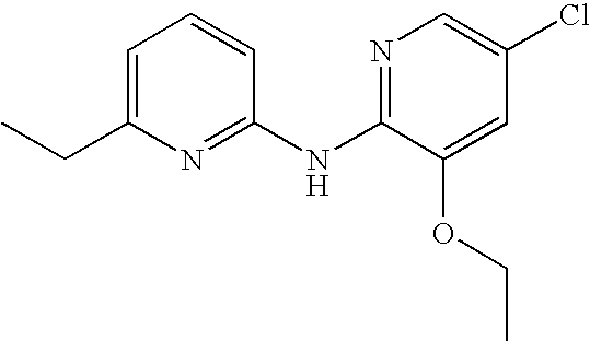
C1=C(CC)N=C(NC2=NC=C(Cl)C=C2OCC)C=C1
